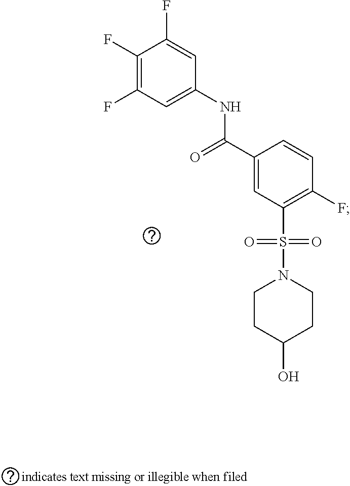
C1(F)=C(F)C=C(NC(C2=CC(S(N3CCC(O)CC3)(=O)=O)=C(F)C=C2)=O)C=C1F
